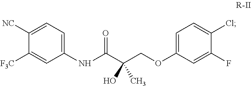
C1(NC(C(COC2=CC=C(Cl)C(F)=C2)(C)O)=O)=CC=C([NC])C([F3C])=C1
